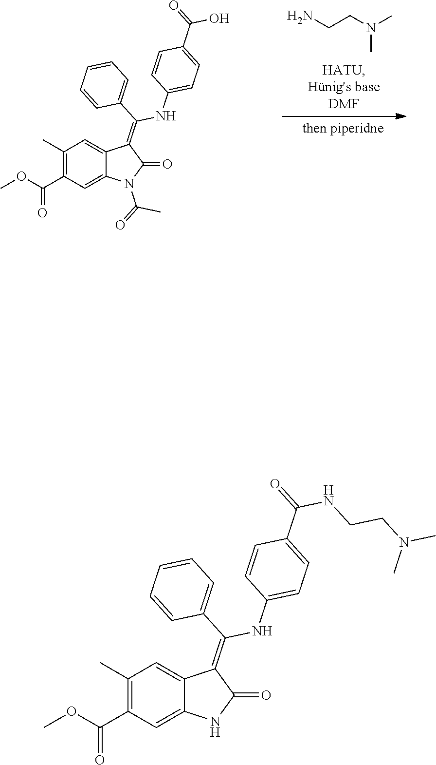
NCCN(C)C.C1(C)=C(C(OC)=O)C=C2C(=C1)C(=C(NC1=CC=C(C(O)=O)C=C1)C1=CC=CC=C1)C(=O)N2C(C)=O.C1(C)=C(C(OC)=O)C=C2C(=C1)C(=C(NC1=CC=C(C(NCCN(C)C)=O)C=C1)C1=CC=CC=C1)C(=O)N2
